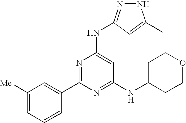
N1N=C(NC2=CC(NC3CCOCC3)=NC(C3=CC([Me])=CC=C3)=N2)C=C1C
